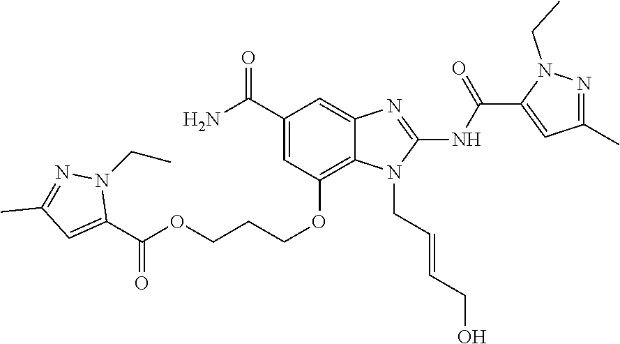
O(CCCOC1=C2C(=CC(C(N)=O)=C1)N=C(NC(C1=CC(C)=NN1CC)=O)N2CC=CCO)C(C1=CC(C)=NN1CC)=O
